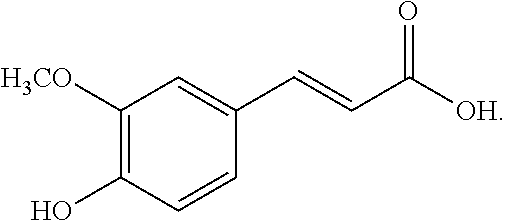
C1([H3CO])=C(O)C=CC(C=CC([OH])=O)=C1
